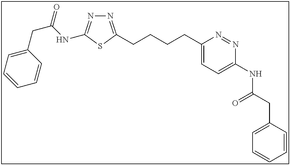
N1=C(CCCCC2=CC=C(NC(CC3=CC=CC=C3)=O)N=N2)SC(NC(CC2=CC=CC=C2)=O)=N1
